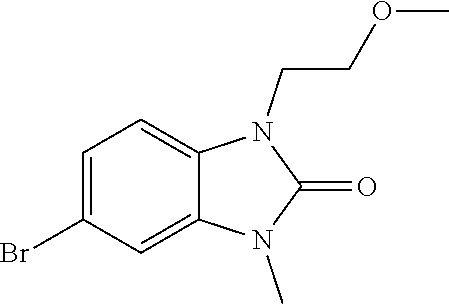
C12=CC=C(Br)C=C1N(C)C(=O)N2CCOC
